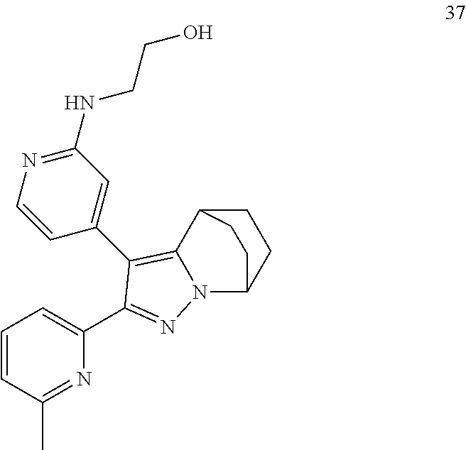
N1=C(C)C=CC=C1C1=NN2C(=C1C1=CC(NCCO)=NC=C1)C1CCC2CC1
